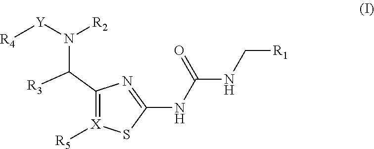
C1(C([R3])N([Y][R4])[R2])=[X]([R5])SC(NC(NC[R1])=O)=N1
